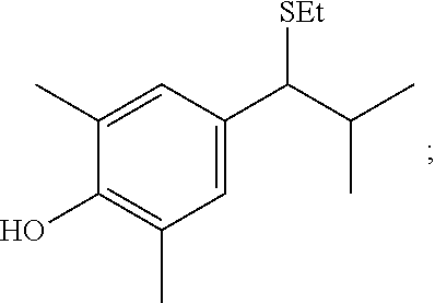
C1(O)=C(C)C=C(C(C(C)C)[SEt])C=C1C
